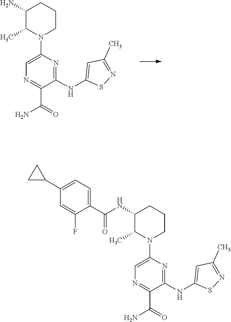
C1(NC(C2=CC=C(C3CC3)C=C2F)=O)C(C)N(C2=CN=C(C(N)=O)C(NC3=CC(C)=NS3)=N2)CCC1.C1(N)C(C)N(C2=CN=C(C(N)=O)C(NC3=CC(C)=NS3)=N2)CCC1
